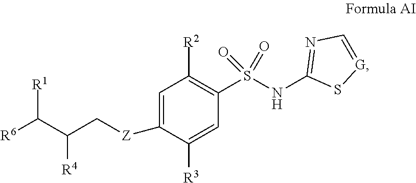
C1=C([Z]CC(C([R6])[R1])[R4])C([R3])=CC(S(NC2=NC=[G]S2)(=O)=O)=C1[R2]
